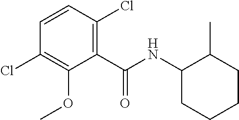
C1=CC(Cl)=C(C(NC2CCCCC2C)=O)C(OC)=C1Cl
